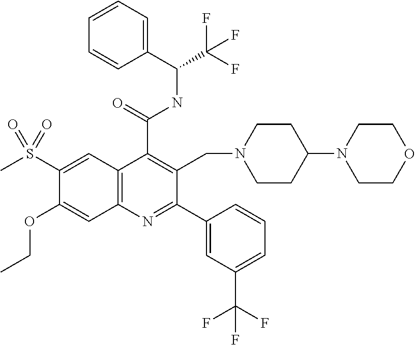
C1(S(C)(=O)=O)=CC2=C(C=C1OCC)N=C(C1=CC(C(F)(F)F)=CC=C1)C(CN1CCC(N3CCOCC3)CC1)=C2C(=O)NC(C(F)(F)F)C1=CC=CC=C1
